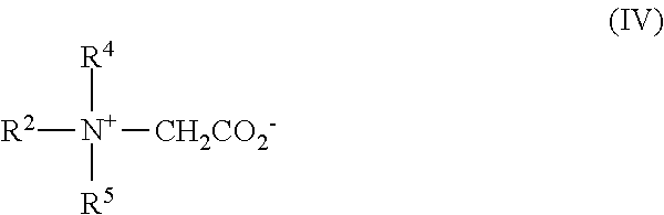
[R2][N+]([CH2CO2-])([R4])[R5]
